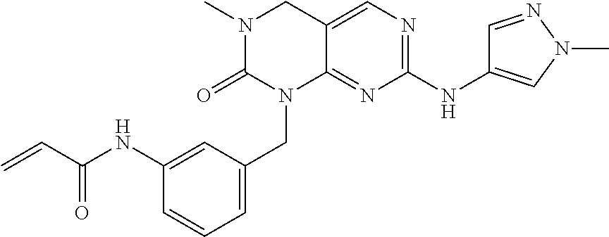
C=CC(NC1=CC(CN2C3=NC(NC4=CN(C)N=C4)=NC=C3CN(C)C2=O)=CC=C1)=O
